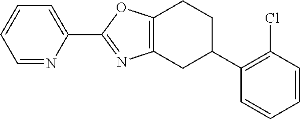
C12=C(CC(C3=C(Cl)C=CC=C3)CC1)N=C(C1=CC=CC=N1)O2
